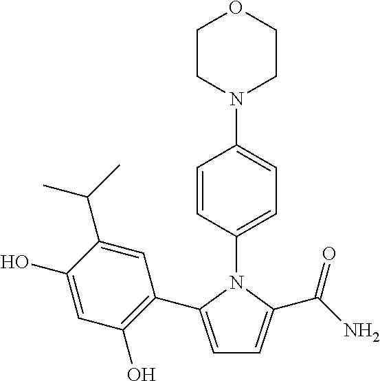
C1=C(C2=C(O)C=C(O)C(C(C)C)=C2)N(C2=CC=C(N3CCOCC3)C=C2)C(C(N)=O)=C1
